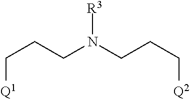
C([Q1])CCN(CCC[Q2])[R3]
